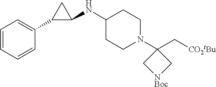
C([CO2tBu])C1(N2CCC(NC3C(C4=CC=CC=C4)C3)CC2)C[NBoc]C1
